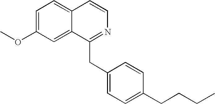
C1=C(OC)C=C2C(=C1)C=CN=C2CC1=CC=C(CCCC)C=C1
